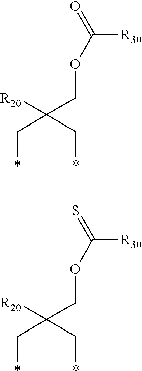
C(COC([R30])=O)(C*)(C*)[R20].C(COC([R30])=S)(C*)(C*)[R20]
